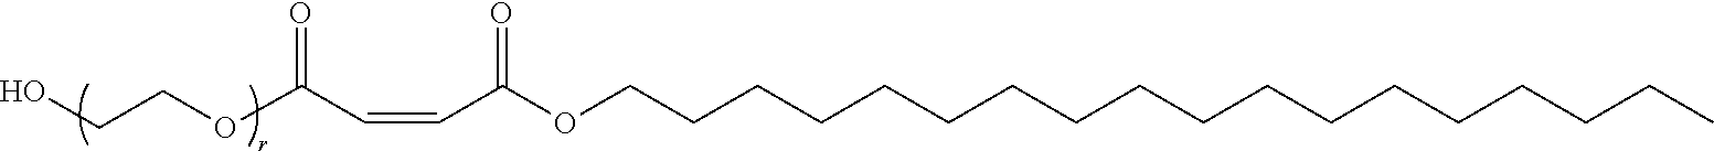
C(C(OCCCCCCCCCCCCCCCCCC)=O)=CC(OCCO)=O
